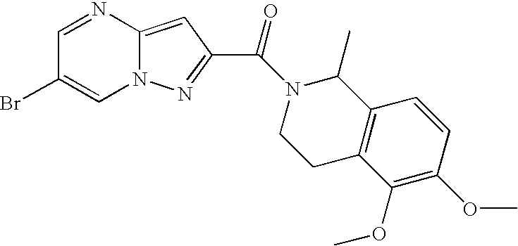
C1=NC2=CC(C(N3C(C)C4=C(CC3)C(OC)=C(OC)C=C4)=O)=NN2C=C1Br
